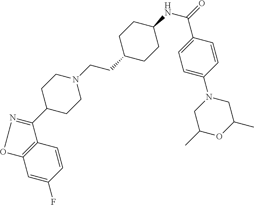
C1=C(F)C=CC2=C1ON=C2C1CCN(CCC2CCC(NC(=O)C3=CC=C(N4CC(C)OC(C)C4)C=C3)CC2)CC1
